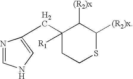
N1=CNC=C1CC1([R1])CCSC([(R2)x])C1[(R2)x]
